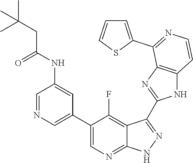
C1=NC=C(C2=CN=C3C(=C2F)C(C2=NC4=C(N2)C=CN=C4C2=CC=CS2)=N[N H]3)C=C1NC(CC(C)(C)C)=O
